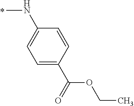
N(C)C1=CC=C(C(OCC)=O)C=C1
